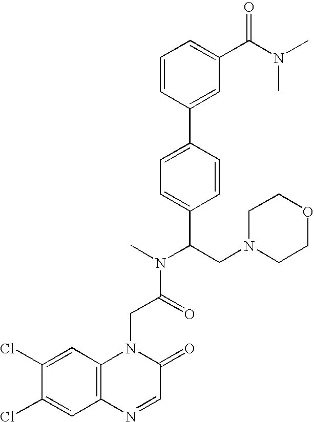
C(C(N(C)C(CN1CCOCC1)C1=CC=C(C2=CC(C(N(C)C)=O)=CC=C2)C=C1)=O)N1C2=C(C=C(Cl)C(Cl)=C2)N=CC1=O
